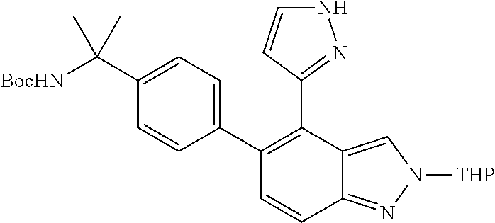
C1(C2=C(C3=NNC=C3)C3=CN([THP])N=C3C=C2)=CC=C(C([BocHN])(C)C)C=C1
